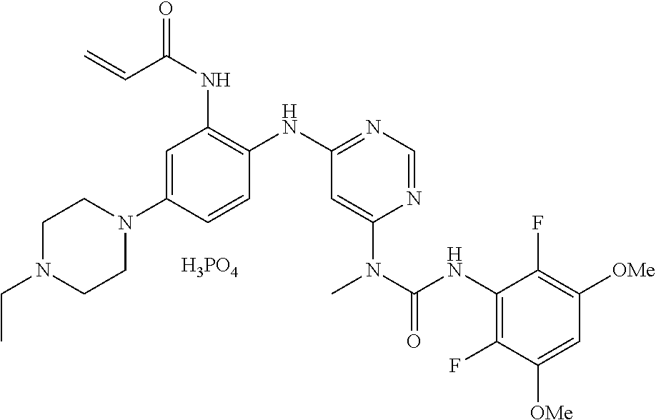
C1=C(N2CCN(CC)CC2)C=CC(NC2=NC=NC(N(C(NC3=C(F)C([OMe])=CC([OMe])=C3F)=O)C)=C2)=C1NC(C=C)=O.[H3PO4]
